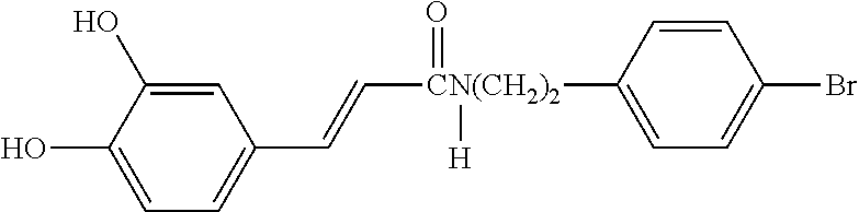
C1=C(O)C(O)=CC(C=C[CN(CH2)2](=O)([H])C2=CC=C(Br)C=C2)=C1
